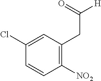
C1([NO2])=C(CC([H])=O)C=C(Cl)C=C1
